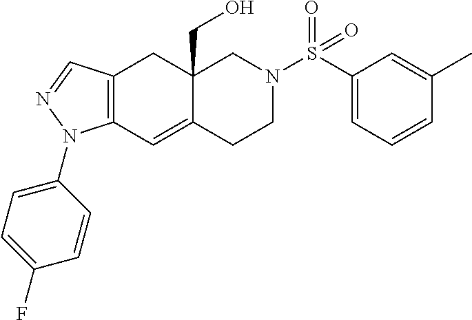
C12=C(C=C3C(CO)(C1)CN(S(C1=CC=CC(C)=C1)(=O)=O)CC3)N(C1=CC=C(F)C=C1)N=C2
